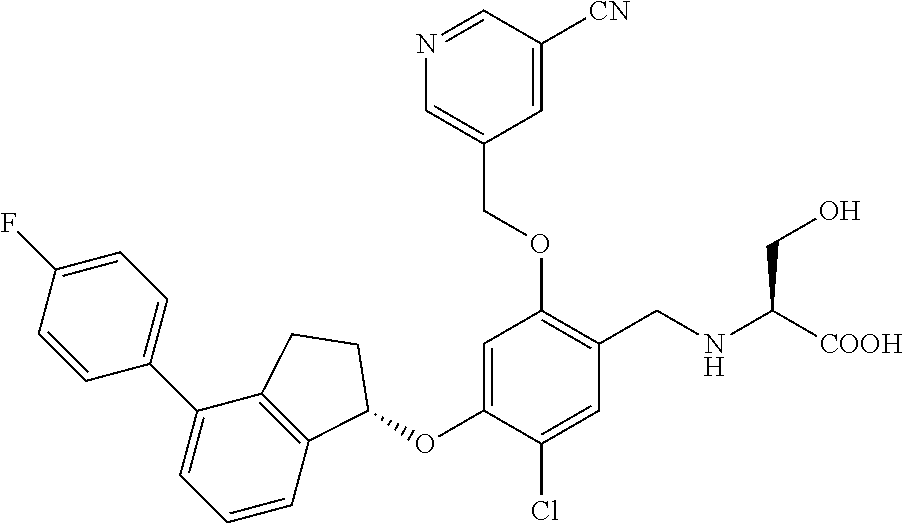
C1=CC(F)=CC=C1C1=CC=CC2=C1CCC2OC1=CC(OCC2=CN=CC([CN])=C2)=C(CNC(CO)[COOH])C=C1Cl
